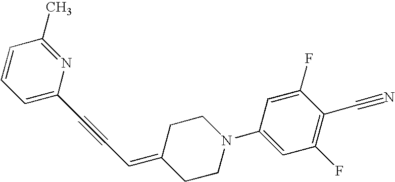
C1=C(C#CC=C2CCN(C3=CC(F)=C(C#N)C(F)=C3)CC2)N=C(C)C=C1
